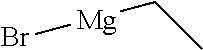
[Mg](CC)Br
